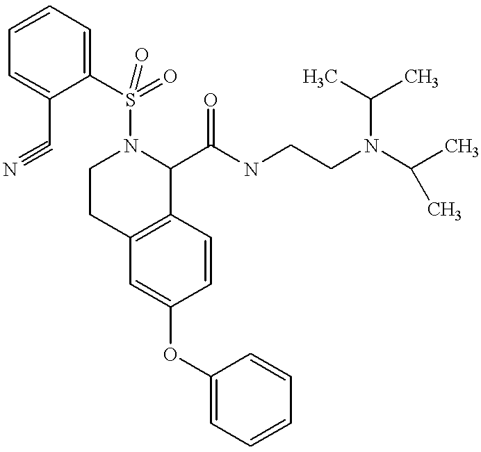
O(C1=CC2=C(C=C1)C(C(NCCN(C(C)C)C(C)C)=O)N(S(=O)(C1=CC=CC=C1C#N)=O)CC2)C1=CC=CC=C1
